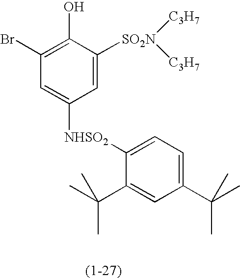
C1(Br)=C(O)C([SO2N]([C3H7])[C3H7])=CC([NHSO2]C2=CC=C(C(C)(C)C)C=C2C(C)(C)C)=C1
